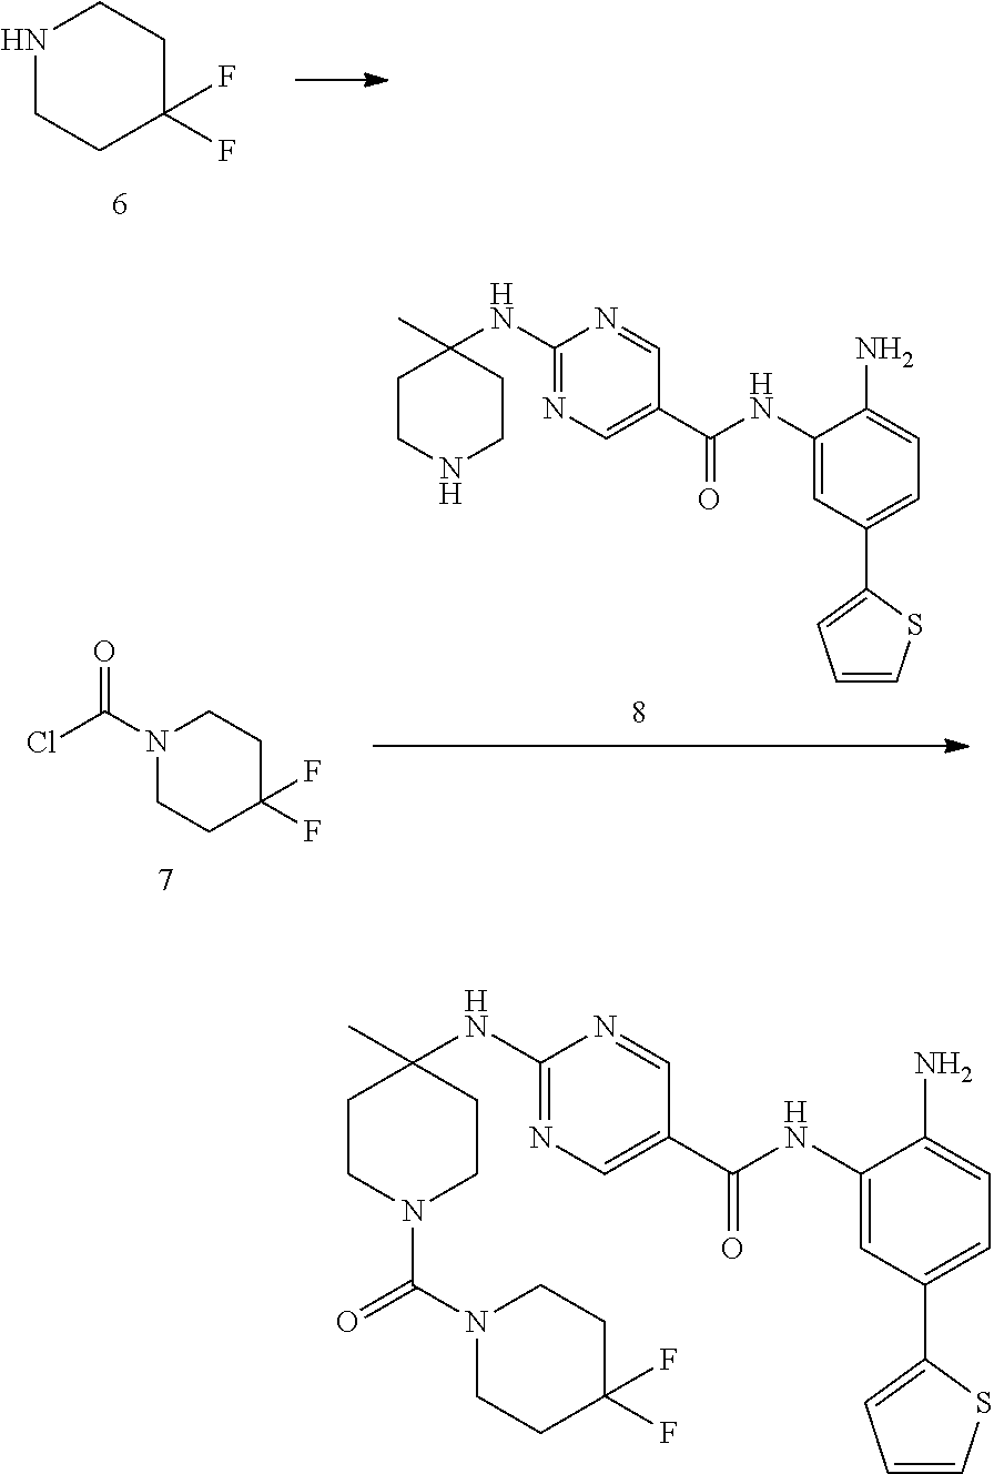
N1CCC(F)(F)CC1.N1(C(Cl)=O)CCC(F)(F)CC1.C1(NC2(C)CCNCC2)=NC=C(C(NC2=CC(C3=CC=CS3)=CC=C2N)=O)C=N1.C1(NC2(C)CCN(C(N3CCC(F)(F)CC3)=O)CC2)=NC=C(C(NC2=CC(C3=CC=CS3)=CC=C2N)=O)C=N1
